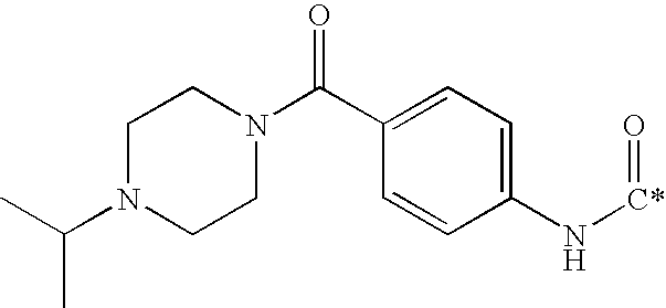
C1N(C(C)C)CCN(C(C2=CC=C(N[C*]=O)C=C2)=O)C1
